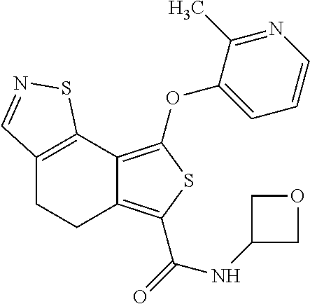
C12=C(C3=C(OC4=CC=CN=C4C)SC(C(=O)NC4COC4)=C3CC1)SN=C2
